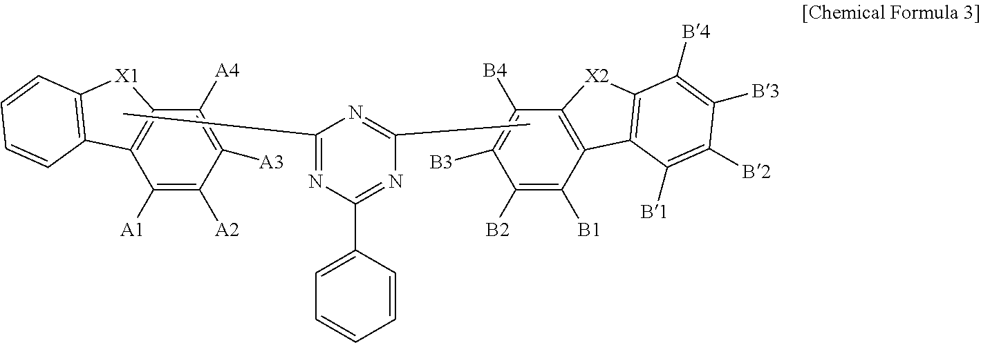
C1([B2])=C([B1])C2=C(C([B4])=C1[B3])[X2]C1=C2C([B1])=C([B2])C([B3])=C1[B4].C1([A2])=C([A1])C2=C(C([A4])=C1[A3])[X1]C1=C2C=CC=C1.C1(C2=CC=CC=C2)=NC(C)=NC(C)=N1
